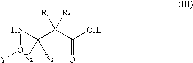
[OH]C(C(C(NO[Y])([R3])[R2])([R5])[R4])=O
